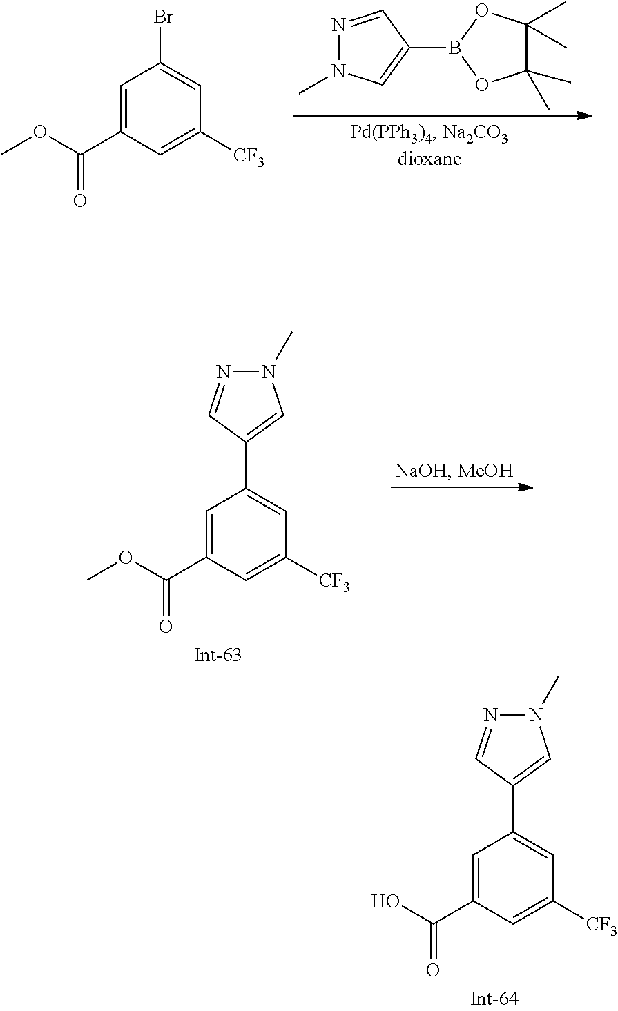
N1=CC(B2OC(C)(C)C(C)(C)O2)=CN1C.C1=C(C(OC)=O)C=C([CF3])C=C1Br.C1=C(C(OC)=O)C=C([CF3])C=C1C1=CN(C)N=C1.C1=C(C(O)=O)C=C([CF3])C=C1C1=CN(C)N=C1
